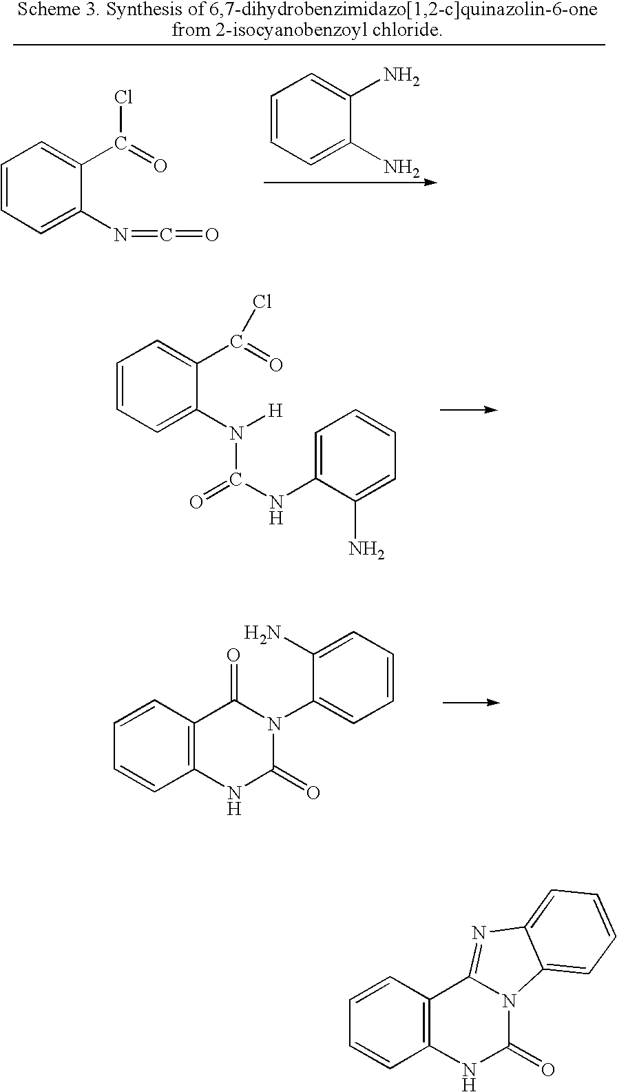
C1=CC=C2C(=C1)N1C(=O)NC3=C(C=CC=C3)C1=N2.C1(N)=CC=CC=C1N.ClC(C1=CC=CC=C1N=C=O)=O.ClC(C1=CC=CC=C1N([H])C(NC1=CC=CC=C1N)=O)=O.C1=C(N)C(N2C(=O)NC3=C(C=CC=C3)C2=O)=CC=C1
